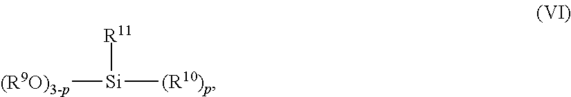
[(R9O)3-p][Si]([(R10)p])[R11]
